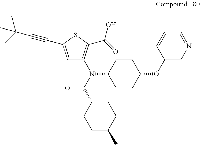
C1=C(C#CC(C)(C)C)SC(C(O)=O)=C1N(C(C1CCC(C)CC1)=O)C1CCC(OC2=CN=CC=C2)CC1
